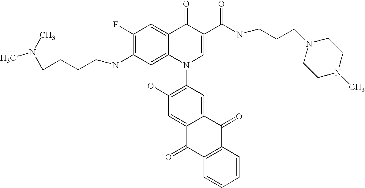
C1(F)=C(NCCCCN(C)C)C2=C3C(=C1)C(=O)C(C(NCCCN1CCN(C)CC1)=O)=CN3C1=C(O2)C=C2C(=C1)C(=O)C1=C(C2=O)C=CC=C1
